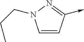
C1=CC(->C)=NN1CCC
